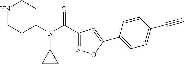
N(C(=O)C1=NOC(C2=CC=C(C#N)C=C2)=C1)(C1CCNCC1)C1CC1
